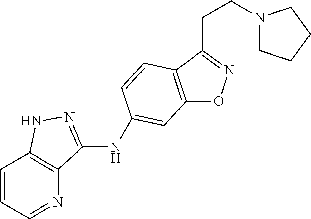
C12=C(C(CCN3CCCC3)=NO1)C=CC(NC1=NNC3=C1N=CC=C3)=C2
